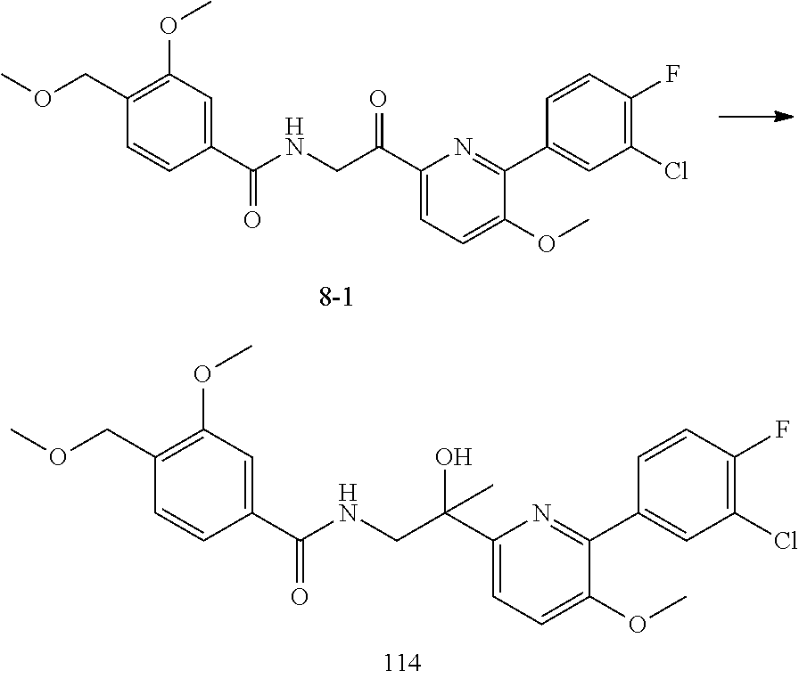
C1=CC(C(NCC(C2=CC=C(OC)C(C3=CC(Cl)=C(F)C=C3)=N2)=O)=O)=CC(OC)=C1COC.C1=CC(C(NCC(C2=CC=C(OC)C(C3=CC(Cl)=C(F)C=C3)=N2)(O)C)=O)=CC(OC)=C1COC
